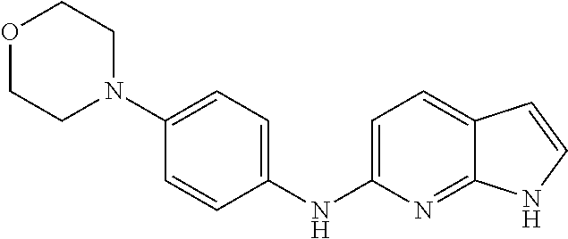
C1(N2CCOCC2)=CC=C(NC2=CC=C3C(=N2)NC=C3)C=C1
